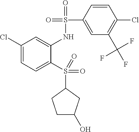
C1(Cl)=CC=C(S(=O)(=O)C2CC(O)CC2)C(NS(C2=CC(C(F)(F)F)=C(Cl)C=C2)(=O)=O)=C1
